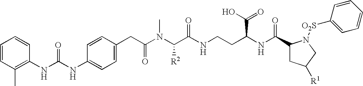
C1=CC(C)=C(NC(NC2=CC=C(CC(N(C)C(C(NCCC(NC(C3CC([R1])CN3[O2S]C3=CC=CC=C3)=O)C(=O)O)=O)[R2])=O)C=C2)=O)C=C1
